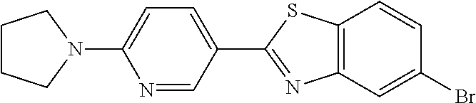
C1CCN(C2=CC=C(C3=NC4=C(C=CC(Br)=C4)S3)C=N2)C1
